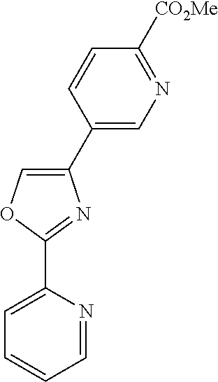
C1=NC(C2=NC(C3=CN=C([CO2Me])C=C3)=CO2)=CC=C1
